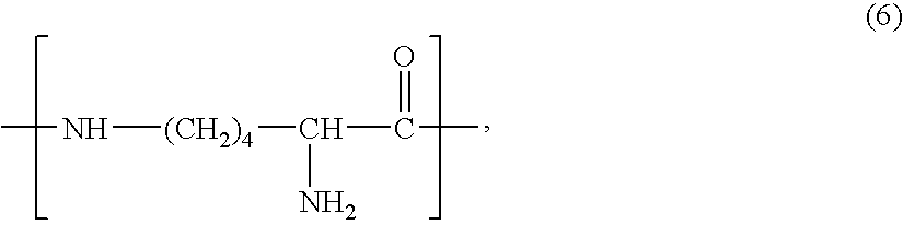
N([(CH2)4]C(C(C)=O)N)C
